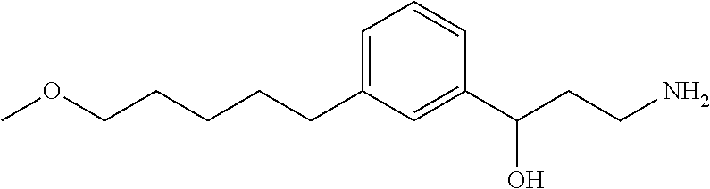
C(CCCCC1=CC=CC(C(CCN)O)=C1)OC
